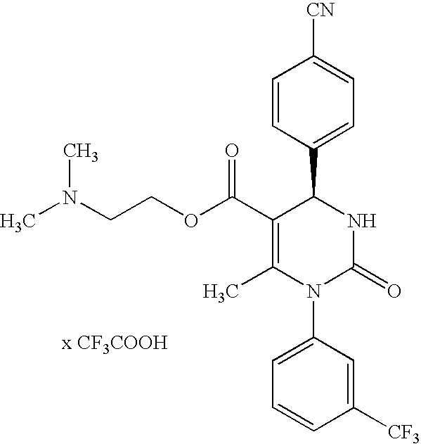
C1(C(OCCN(C)C)=O)=C(C)N(C2=CC=CC([CF3])=C2)C(=O)NC1C1=CC=C([CN])C=C1
